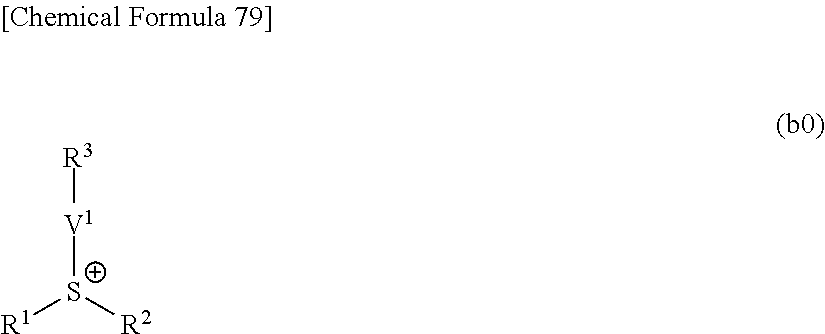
[R3][V1][S+]([R2])[R1]
